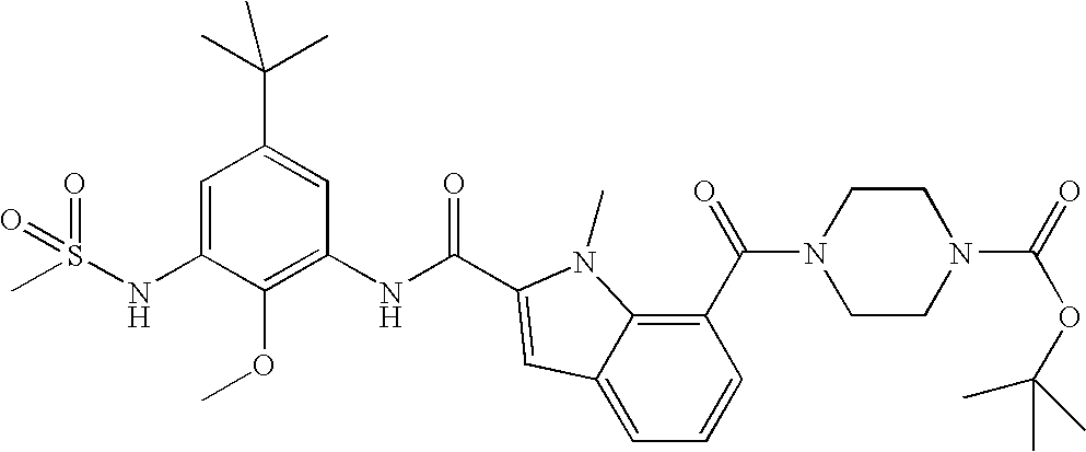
C1=C(NS(C)(=O)=O)C(OC)=C(NC(=O)C2=CC3=CC=CC(C(=O)N4CCN(C(OC(C)(C)C)=O)CC4)=C3N2C)C=C1C(C)(C)C
